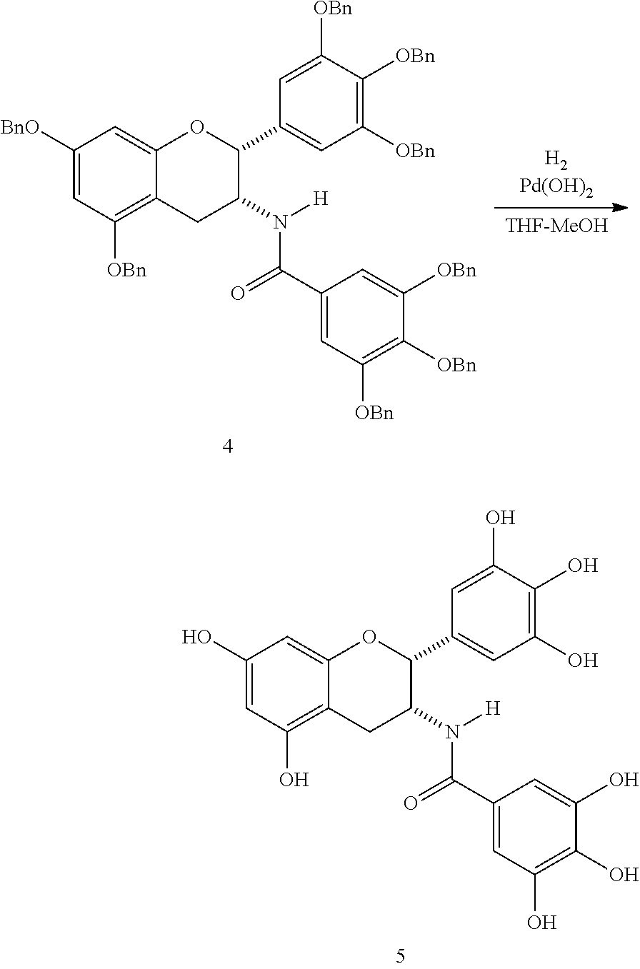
C1([BnO])=CC([OBn])=C2C(=C1)OC(C1=CC([OBn])=C([OBn])C([OBn])=C1)C(N([H])C(C1=CC([OBn])=C([OBn])C([OBn])=C1)=O)C2.C1(O)=CC(O)=C2C(=C1)OC(C1=CC(O)=C(O)C(O)=C1)C(N([H])C(C1=CC(O)=C(O)C(O)=C1)=O)C2
